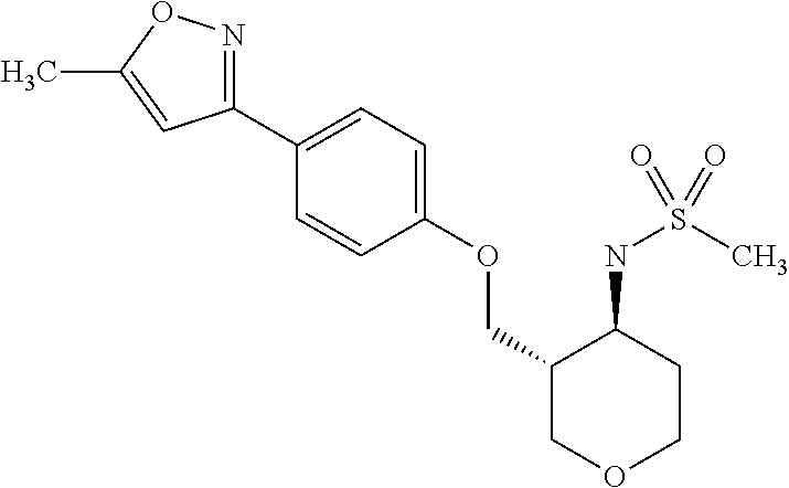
C1(C2=CC=C(OCC3COCCC3NS(C)(=O)=O)C=C2)=NOC(C)=C1
